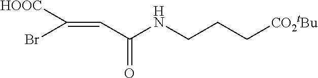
C(C(NCCC[CO2tBu])=O)=C(Br)[HOOC]
